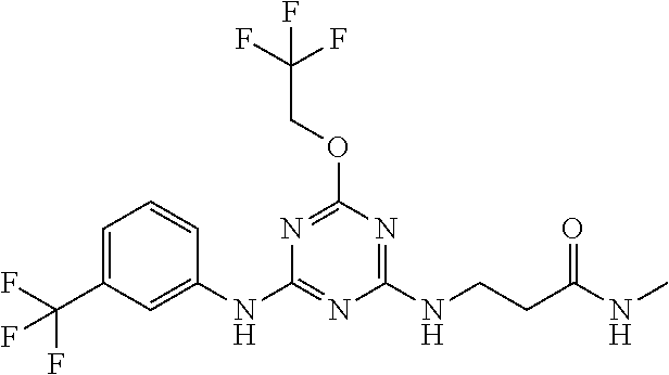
C1=CC(NC2=NC(NCCC(NC)=O)=NC(OCC(F)(F)F)=N2)=CC(C(F)(F)F)=C1
